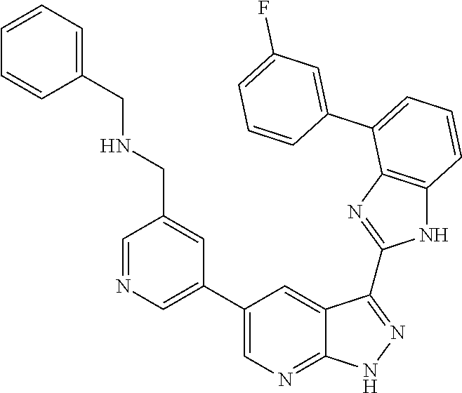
C1=NC=C(C2=CN=C3C(=C2)C(C2=NC4=C(N2)C=CC=C4C2=CC(F)=CC=C2)=NN3)C=C1CNCC1=CC=CC=C1
